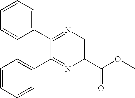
C1=CC=C(C2=NC=C(C(OC)=O)N=C2C2=CC=CC=C2)C=C1
